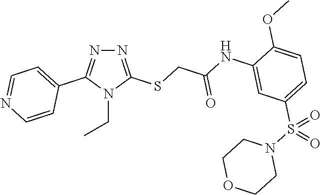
N1=C(SCC(NC2=CC(S(N3CCOCC3)(=O)=O)=CC=C2OC)=O)N(CC)C(C2=CC=NC=C2)=N1
